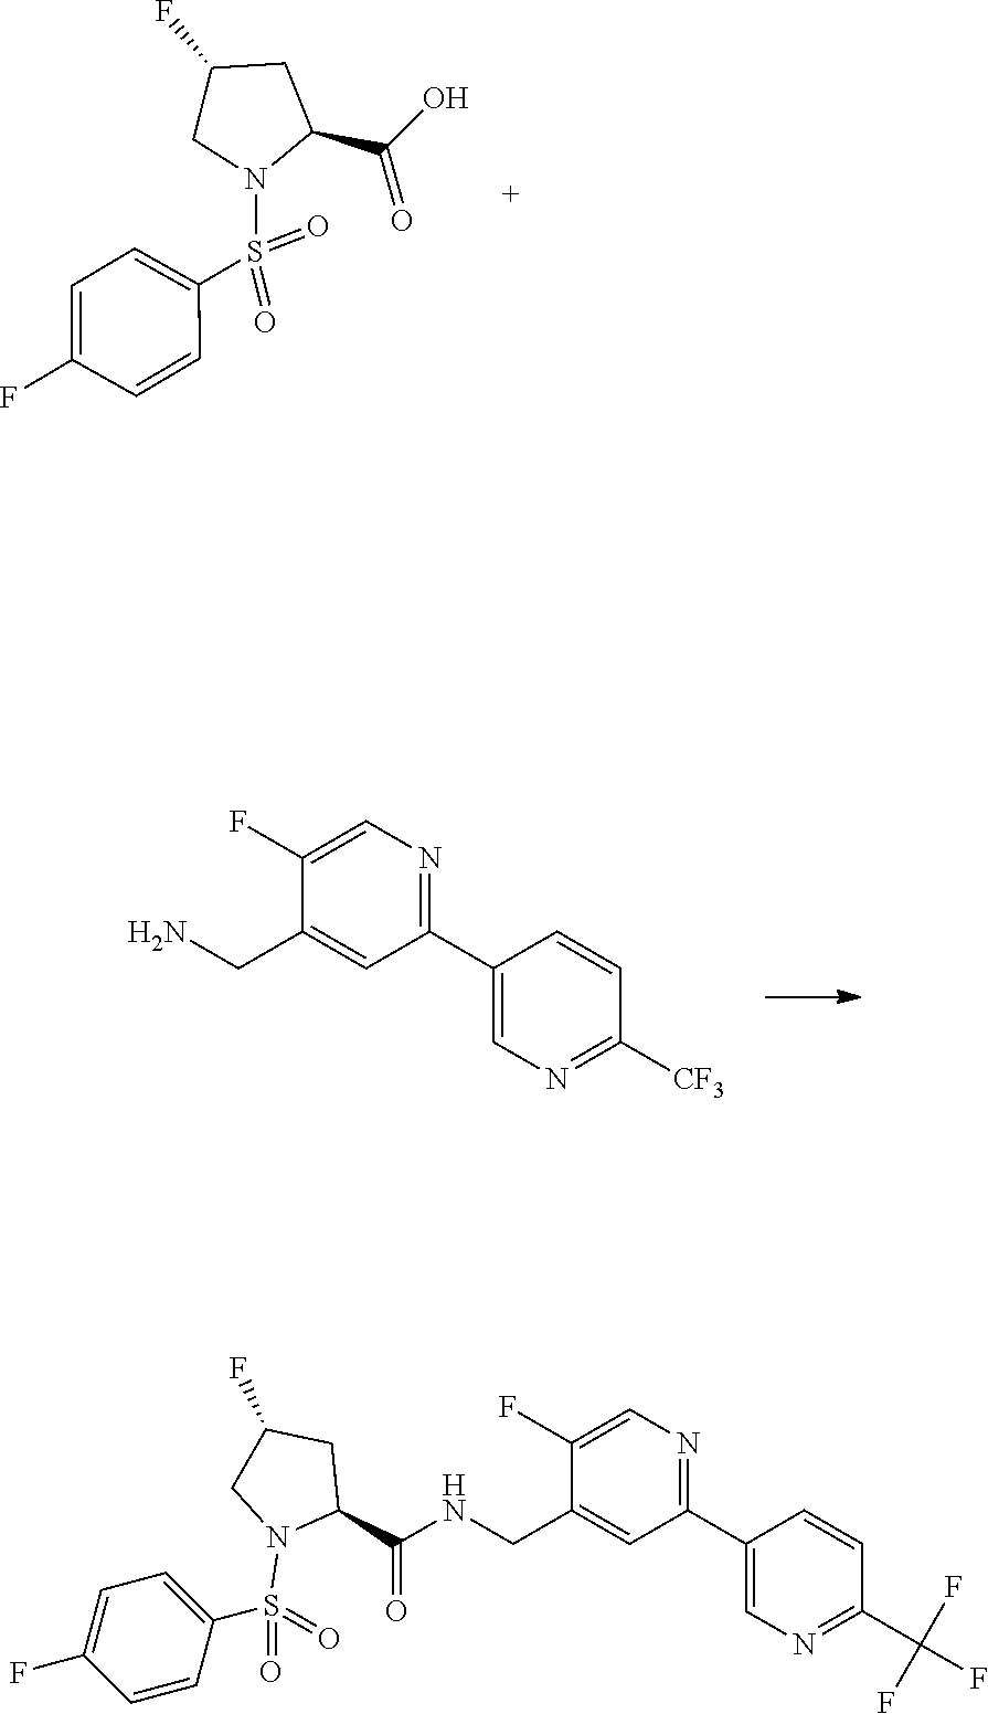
OC(C1CC(F)CN1S(C1=CC=C(F)C=C1)(=O)=O)=O.C1(C2=NC=C(F)C(CN)=C2)=CN=C([CF3])C=C1.C1(C2=NC=C(F)C(CNC(C3CC(F)CN3S(=O)(C3=CC=C(F)C=C3)=O)=O)=C2)=CN=C(C(F)(F)F)C=C1
